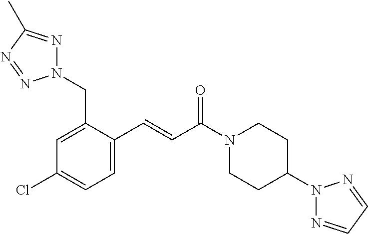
N1(CC2=CC(Cl)=CC=C2C=CC(N2CCC(N3N=CC=N3)CC2)=O)N=C(C)N=N1
